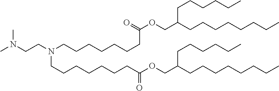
CN(CCN(CCCCCCCC(OCC(CCCCCCCC)CCCCCC)=O)CCCCCCCC(OCC(CCCCCCCC)CCCCCC)=O)C
